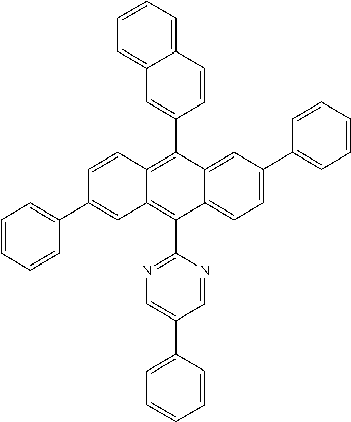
C1(C2=C3C(=C(C4=NC=C(C5=CC=CC=C5)C=N4)C4=CC=C(C5=CC=CC=C5)C=C24)C=C(C2=CC=CC=C2)C=C3)=CC2=CC=CC=C2C=C1
